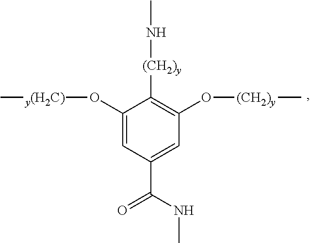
N([(CH2)y]C1=C(O[(CH2)y]C)C=C(C(=O)NC)C=C1O[y(H2C)]C)C
